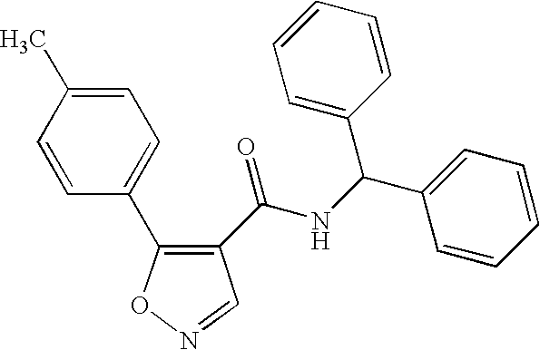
C1(C(NC(C2=CC=CC=C2)C2=CC=CC=C2)=O)=C(C2=CC=C(C)C=C2)ON=C1
